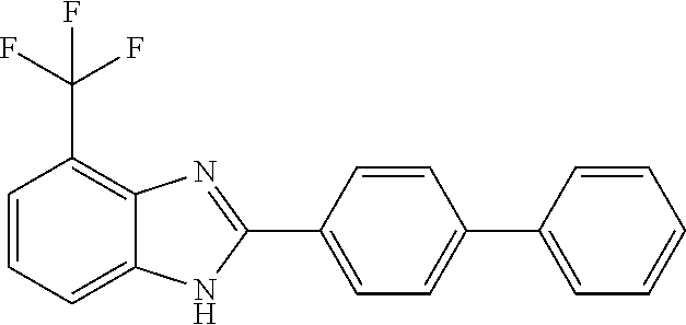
C1=CC=C2C(=C1C(F)(F)F)N=C(C1=CC=C(C3=CC=CC=C3)C=C1)N2
